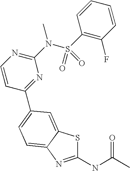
C1(NC(C)=O)=NC2=CC=C(C3=NC(N(S(C4=C(F)C=CC=C4)(=O)=O)C)=NC=C3)C=C2S1
